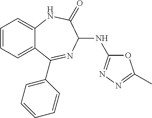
C1=CC=C2C(=C1)NC(=O)C(NC1=NN=C(C)O1)N=C2C1=CC=CC=C1
